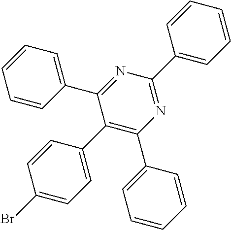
C1=CC(C2=NC(C3=CC=CC=C3)=NC(C3=CC=CC=C3)=C2C2=CC=C(Br)C=C2)=CC=C1
